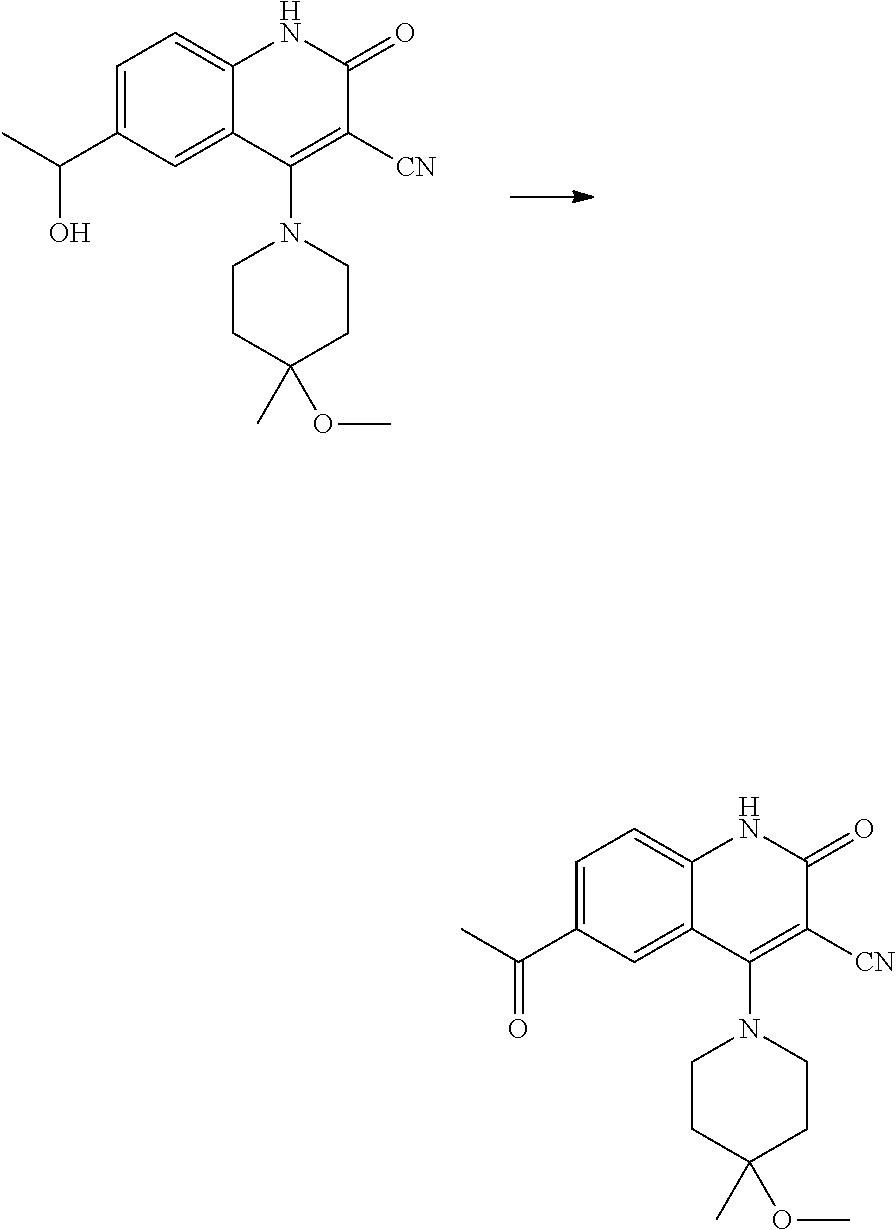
C1=C2C(=CC(C(C)O)=C1)C(N1CCC(OC)(C)CC1)=C([CN])C(=O)N2.C1=C2C(=CC(C(C)=O)=C1)C(N1CCC(OC)(C)CC1)=C([CN])C(=O)N2
